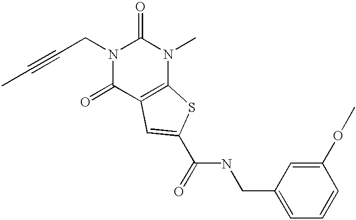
C(CN1C(=O)C2=C(N(C)C1=O)SC(C(NCC1=CC=CC(OC)=C1)=O)=C2)#CC
